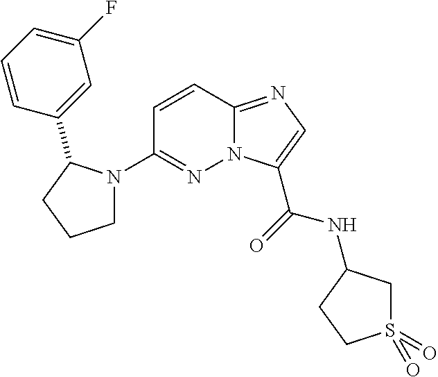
N12C(=NC=C1C(=O)NC1CS(=O)(=O)CC1)C=CC(N1CCCC1C1=CC(F)=CC=C1)=N2
